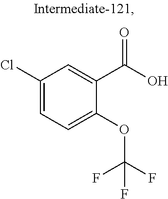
C1(Cl)=CC=C(OC(F)(F)F)C(C(O)=O)=C1
